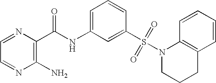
C1=NC(C(NC2=CC=CC(S(N3CCCC4=C3C=CC=C4)(=O)=O)=C2)=O)=C(N)N=C1
